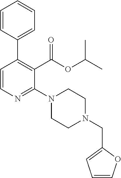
C1=CN=C(N2CCN(CC3=CC=CO3)CC2)C(C(OC(C)C)=O)=C1C1=CC=CC=C1
